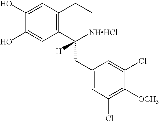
C1(O)=CC2=C(C=C1O)C(CC1=CC(Cl)=C([OCH3])C(Cl)=C1)([H])[NHHCl]CC2
